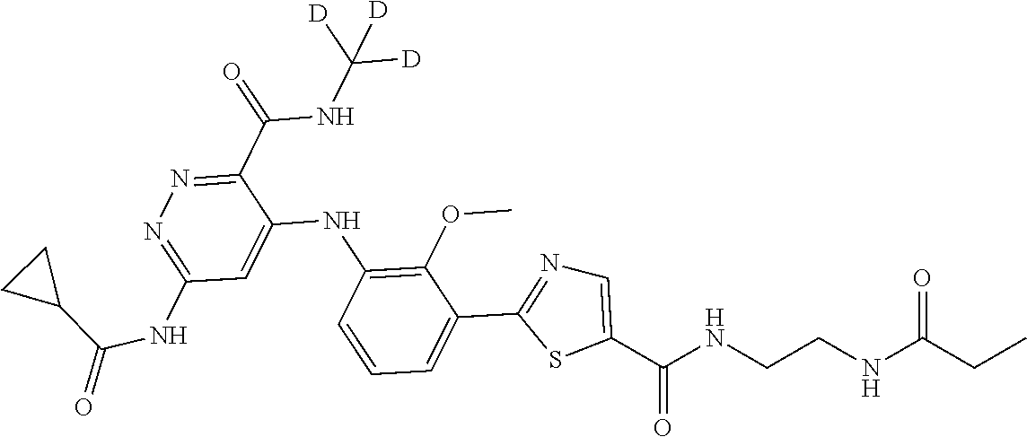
C1(C(NC([D])([D])[D])=O)=NN=C(NC(=O)C2CC2)C=C1NC1=C(OC)C(C2=NC=C(C(NCCNC(CC)=O)=O)S2)=CC=C1
